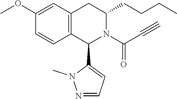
C12=C(CC(CCCC)N(C(C#C)=O)C1C1=CC=NN1C)C=C(OC)C=C2
